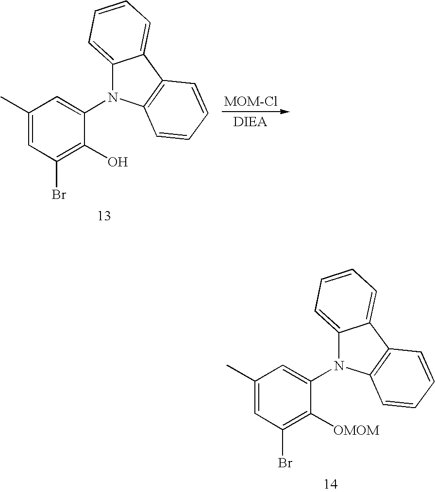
C1(O)=C(Br)C=C(C)C=C1N1C2=CC=CC=C2C2=C1C=CC=C2.C1(Br)=C([OMOM])C(N2C3=CC=CC=C3C3=C2C=CC=C3)=CC(C)=C1
